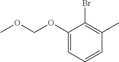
C1=C(OCOC)C(Br)=C(C)C=C1
